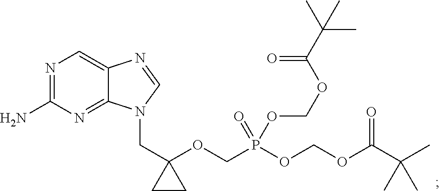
N1=C(N)N=C2C(=C1)N=CN2CC1(OCP(OCOC(C(C)(C)C)=O)(OCOC(=O)C(C)(C)C)=O)CC1
